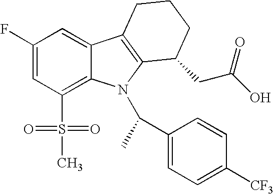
C1(F)=CC(S(C)(=O)=O)=C2C(=C1)C1=C(N2C(C)C2=CC=C([CF3])C=C2)C(CC(O)=O)CCC1
